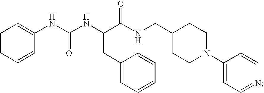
C1=CC=CC(NC(NC(C(NCC2CCN(C3=CC=NC=C3)CC2)=O)CC2=CC=CC=C2)=O)=C1
